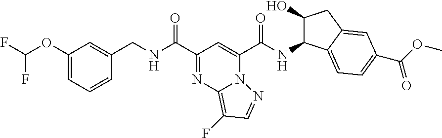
C1(OC(F)F)=CC=CC(CNC(C2=NC3=C(F)C=NN3C(C(NC3C(O)CC4=CC(C(=O)OC)=CC=C34)=O)=C2)=O)=C1
